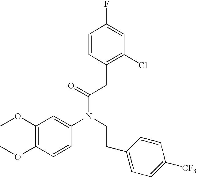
C1(OC)=C(OC)C=CC(N(CCC2=CC=C([CF3])C=C2)C(=O)CC2=C(Cl)C=C(F)C=C2)=C1
